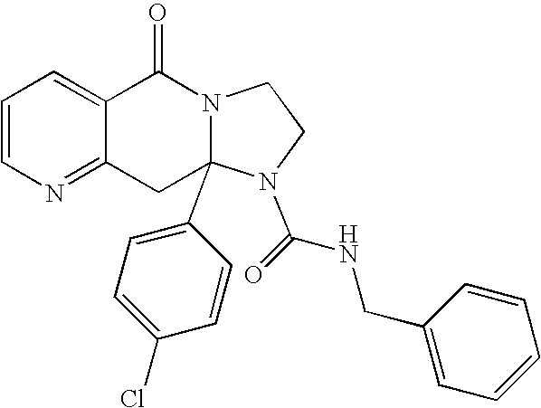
C1=CN=C2C(=C1)C(=O)N1CCN(C(NCC3=CC=CC=C3)=O)C1(C1=CC=C(Cl)C=C1)C2
